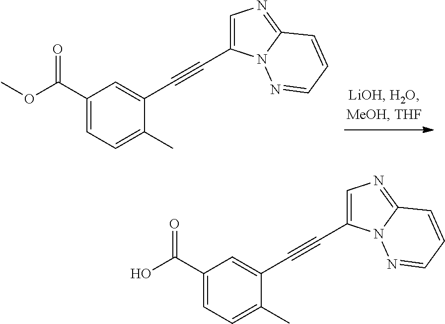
C1(C(OC)=O)=CC=C(C)C(C#CC2=CN=C3N2N=CC=C3)=C1.C1(C(O)=O)=CC=C(C)C(C#CC2=CN=C3N2N=CC=C3)=C1
